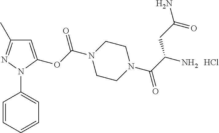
C1=C(OC(N2CCN(C(C(N)CC(=O)N)=O)CC2)=O)N(C2=CC=CC=C2)N=C1C.Cl
